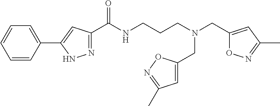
C1=CC(C2=CC(C(NCCCN(CC3=CC(C)=NO3)CC3=CC(C)=NO3)=O)=NN2)=CC=C1
